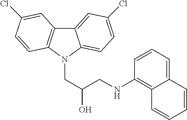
C12=CC(Cl)=CC=C1N(CC(CNC1=C3C(=CC=C1)C=CC=C3)O)C1=C2C=C(Cl)C=C1
